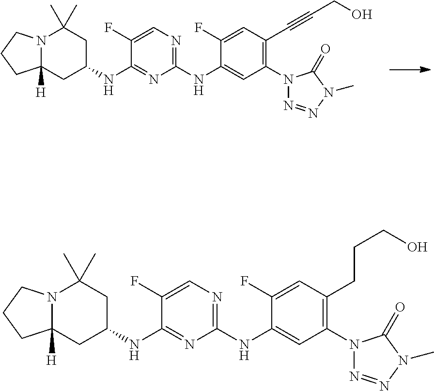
N12C([H])(CC(NC3=NC(NC4=CC(N5N=NN(C)C5=O)=C(C#CCO)C=C4F)=NC=C3F)CC1(C)C)CCC2.N12C([H])(CC(NC3=NC(NC4=CC(N5N=NN(C)C5=O)=C(CCCO)C=C4F)=NC=C3F)CC1(C)C)CCC2
